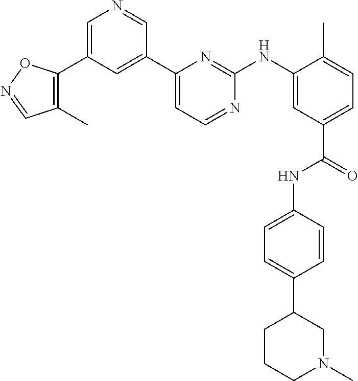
C1=C(C2=C(C)C=NO2)C=C(C2=CC=NC(NC3=CC(C(=O)NC4=CC=C(C5CCCN(C)C5)C=C4)=CC=C3C)=N2)C=N1
